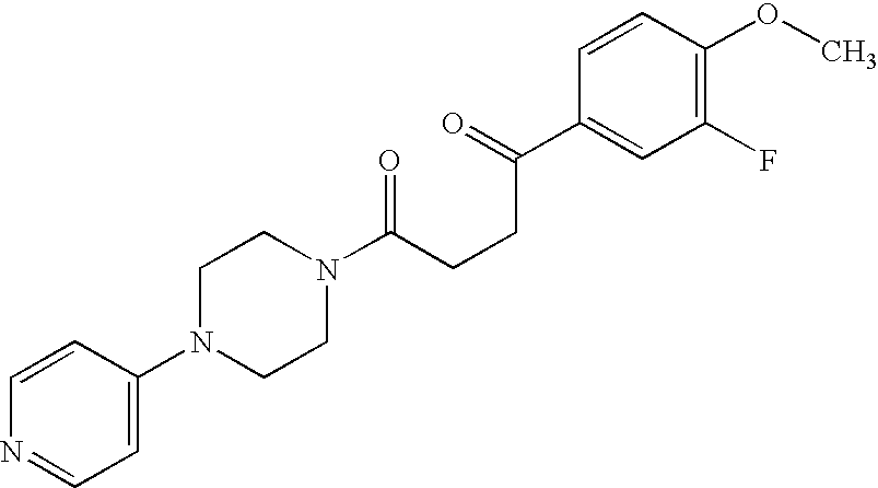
C1(N2CCN(C(CCC(C3=CC(F)=C(OC)C=C3)=O)=O)CC2)=CC=NC=C1
